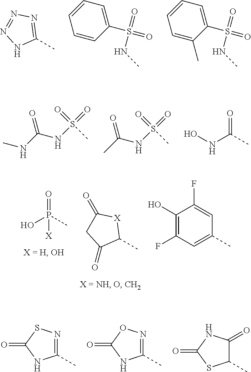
CC1=NN=NN1.CNS(=O)(C1=CC=CC=C1)=O.CNS(=O)(C1=CC=CC=C1C)=O.CNC(=O)NS(=O)(=O)C.CC(=O)NS(=O)(=O)C.N(C(=O)C)O.CC1[X]C(=O)CC1=O.OP(=O)(C)[X].CC1=CC(F)=C(O)C(F)=C1.CC1=NSC(=O)N1.CC1C(=O)NC(=O)S1.CC1=NOC(=O)N1
